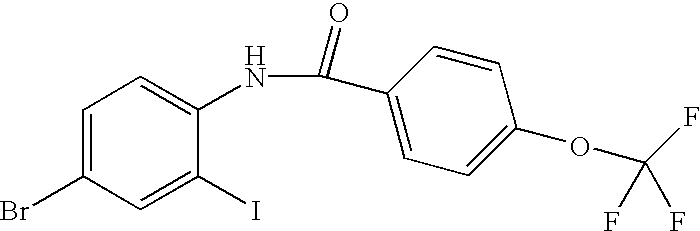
C1=C(Br)C=C(I)C(NC(C2=CC=C(OC(F)(F)F)C=C2)=O)=C1
